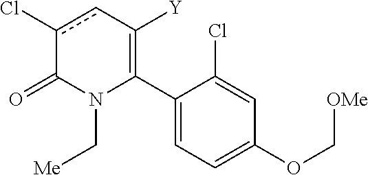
C1(C2=C([Y])cc(Cl)C(=O)N2C[Me])=CC=C(OC[OMe])C=C1Cl
